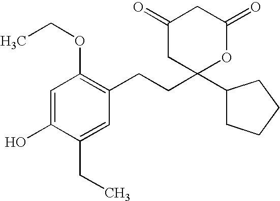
C1(CCC2(C3CCCC3)OC(=O)CC(=O)C2)=C(OCC)C=C(O)C(CC)=C1
